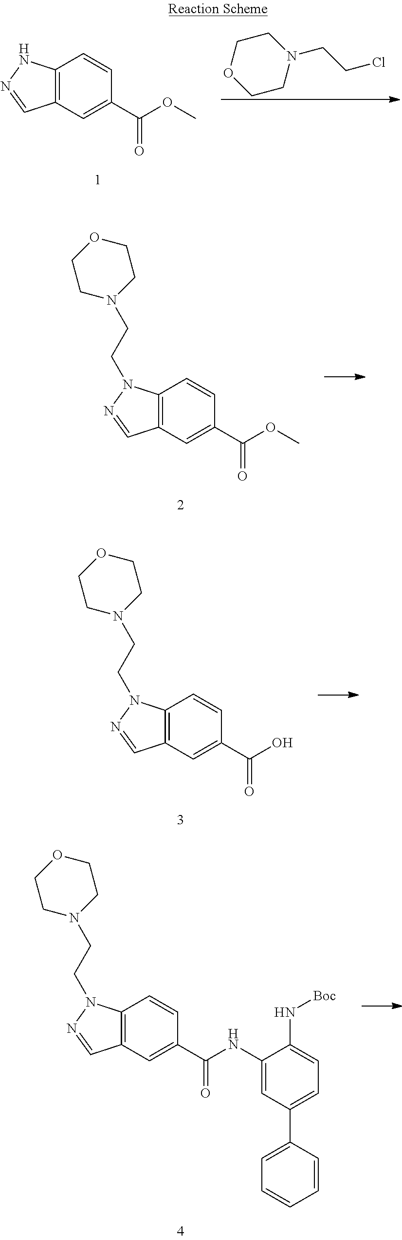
C1OCCN(CCCl)C1.C12=C(C=C(C(OC)=O)C=C1)C=NN2.C12=C(C=C(C(OC)=O)C=C1)C=NN2CCN1CCOCC1.C12=C(C=C(C(O)=O)C=C1)C=NN2CCN1CCOCC1.C12=C(C=C(C(NC3=CC(C4=CC=CC=C4)=CC=C3N[Boc])=O)C=C1)C=NN2CCN1CCOCC1
